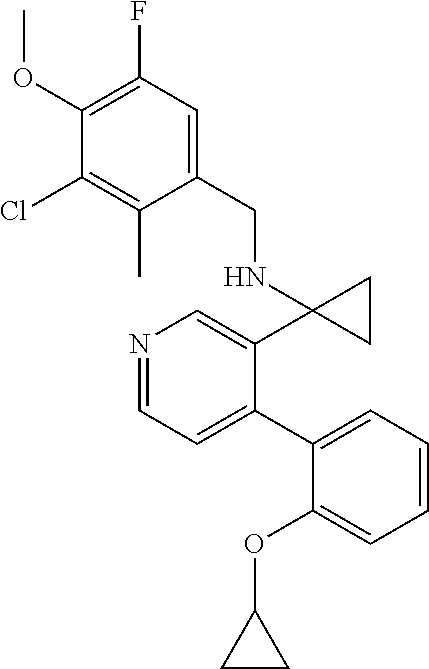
N1=CC=C(C2=CC=CC=C2OC2CC2)C(C2(NCC3=CC(F)=C(OC)C(Cl)=C3C)CC2)=C1
